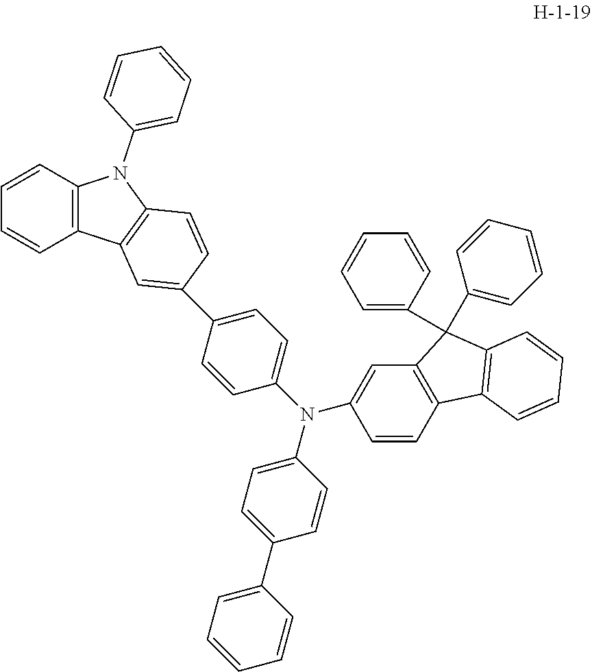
C1=CC2=C(C=C1)C1=C(N2C2=CC=CC=C2)C=CC(C2=CC=C(N(C3=CC4=C(C=C3)C3=C(C4(C4=CC=CC=C4)C4=CC=CC=C4)C=CC=C3)C3=CC=C(C4=CC=CC=C4)C=C3)C=C2)=C1
